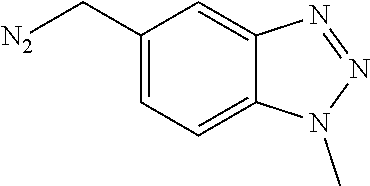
[N2]CC1=CC=C2C(=C1)N=NN2C
